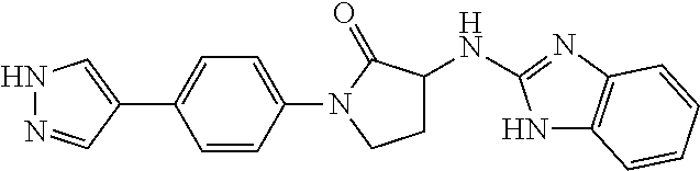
N1N=CC(C2=CC=C(N3CCC(NC4=NC5=C(N4)C=CC=C5)C3=O)C=C2)=C1
